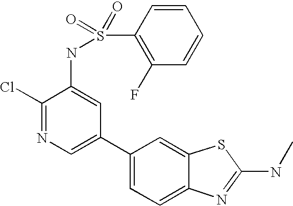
C1(Cl)=NC=C(C2=CC=C3C(=C2)SC(NC)=N3)C=C1NS(C1=C(F)C=CC=C1)(=O)=O
